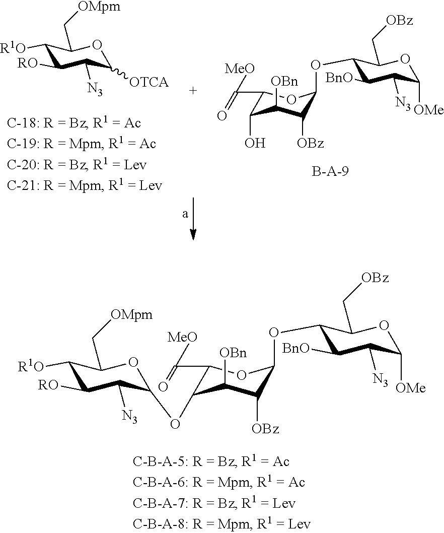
C1([R1O])C([RO])C([N3])C(OC2C(C(=O)[MeO])OC(OC3C([BnO])C([N3])C([OMe])OC3C[OBz])C([OBz])C2[OBn])OC1C[OMpm].C1([R1O])C([RO])C([N3])C([OTCA])OC1C[OMpm].C1(C(=O)[MeO])C(O)C([OBn])C([OBz])C(OC2C([BnO])C([N3])C([OMe])OC2C[OBz])O1
